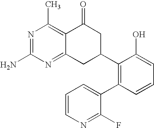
C12=NC(N)=NC(C)=C1C(=O)CC(C1=C(C3=CC=CN=C3F)C=CC=C1O)C2
